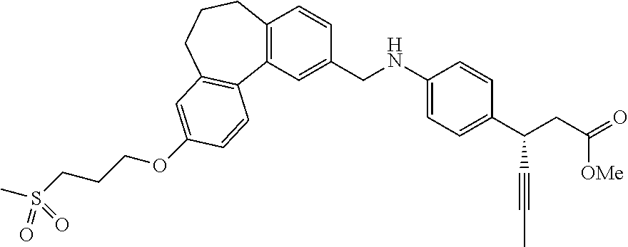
C12=C(CCCC3=C1C=CC(OCCCS(C)(=O)=O)=C3)C=CC(CNC1=CC=C(C(CC(=O)[OMe])C#CC)C=C1)=C2
